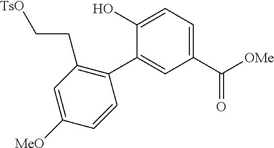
C1(C([OMe])=O)=CC=C(O)C(C2=C(CC[TsO])C=C([MeO])C=C2)=C1
